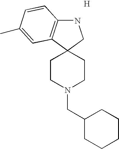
N1C2=C(C3(C1)CCN(CC1CCCCC1)CC3)C=C(C)C=C2.[H]
